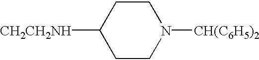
C1CN([CH(C6H5)2])CCC1[CH2CH2NH]
